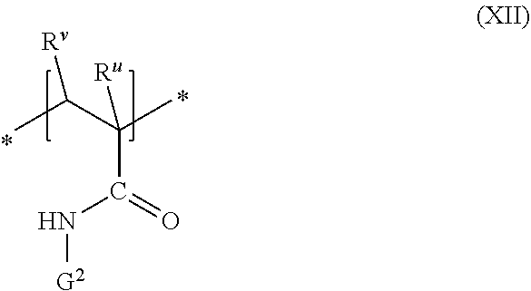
CC(C(C)([Ru])C(=O)N[G2])[Rv]
